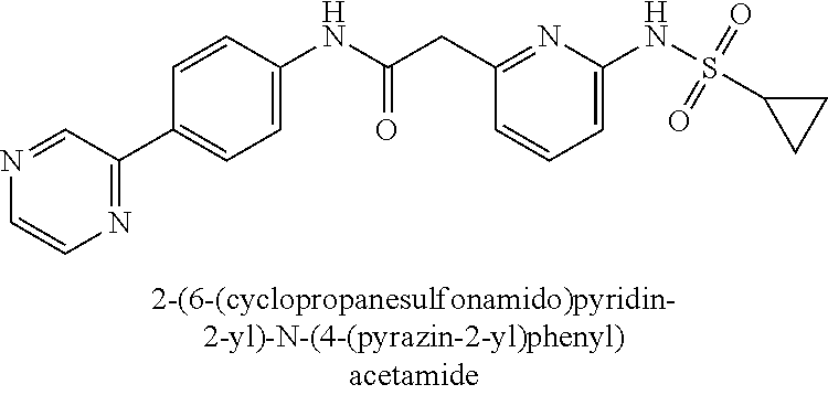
C1(NC(=O)CC2=NC(NS(C3CC3)(=O)=O)=CC=C2)=CC=C(C2=NC=CN=C2)C=C1
